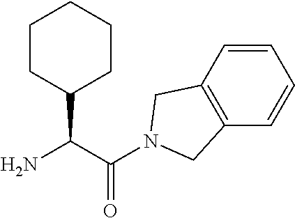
C(C(N)C1CCCCC1)(=O)N1CC2=C(C=CC=C2)C1
